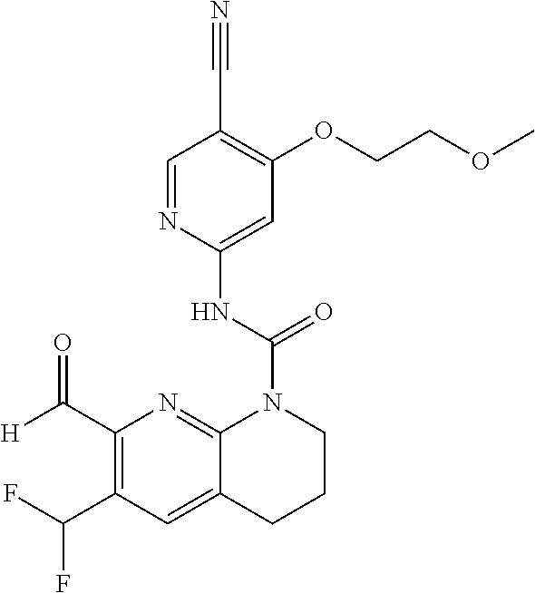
C1(C([H])=O)=C(C(F)F)C=C2C(=N1)N(C(NC1=CC(OCCOC)=C(C#N)C=N1)=O)CCC2
